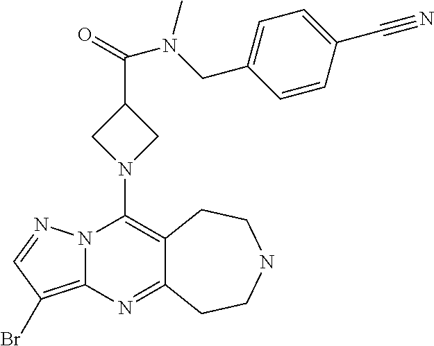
C12=C(Br)C=NN1C(N1CC(C(=O)N(CC3=CC=C(C#N)C=C3)C)C1)=C1C(=N2)CCNCC1
